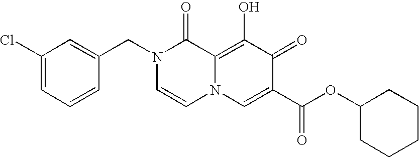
C1(Cl)=CC=CC(CN2C=CN3C(=C(O)C(=O)C(C(=O)OC4CCCCC4)=C3)C2=O)=C1
